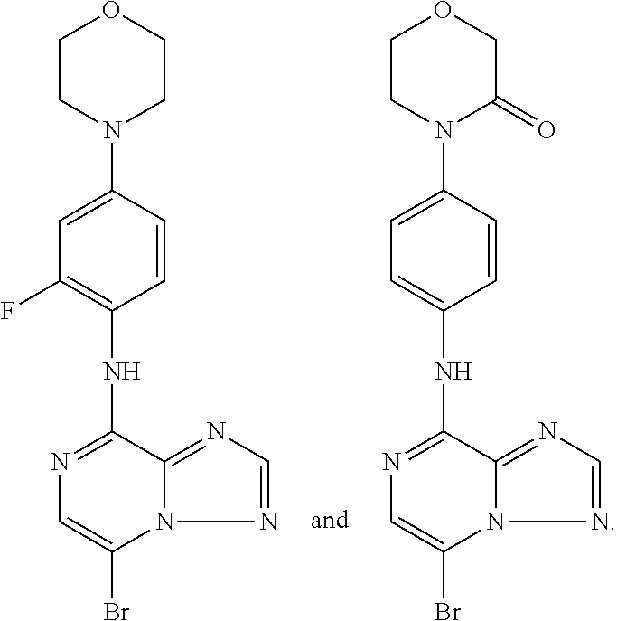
C1CN(C2=CC(F)=C(NC3=NC=C(Br)N4C3=NC=N4)C=C2)CCO1.C1CN(C2=CC=C(NC3=NC=C(Br)N4C3=NC=N4)C=C2)C(=O)CO1
